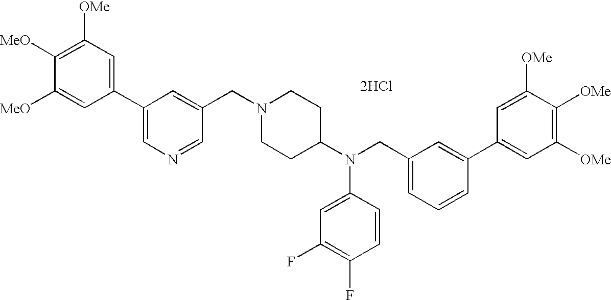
C1([OMe])=C([MeO])C([MeO])=CC(C2=CN=CC(CN3CCC(N(CC4=CC=CC(C5=CC([OMe])=C([OMe])C([OMe])=C5)=C4)C4=CC(F)=C(F)C=C4)CC3)=C2)=C1.[2HCl]
